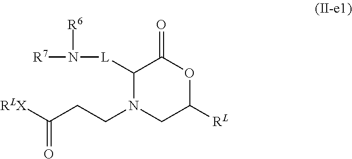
C1([L]N([R7])[R6])N(CCC([RLX])=O)CC([RL])OC1=O
